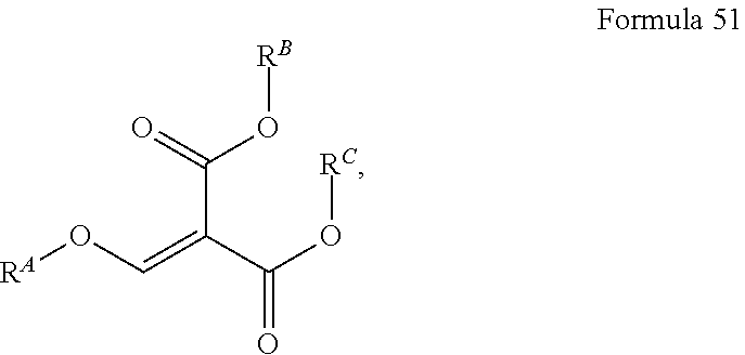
C(C(=O)O[RB])(=CO[RA])C(O[RC])=O
